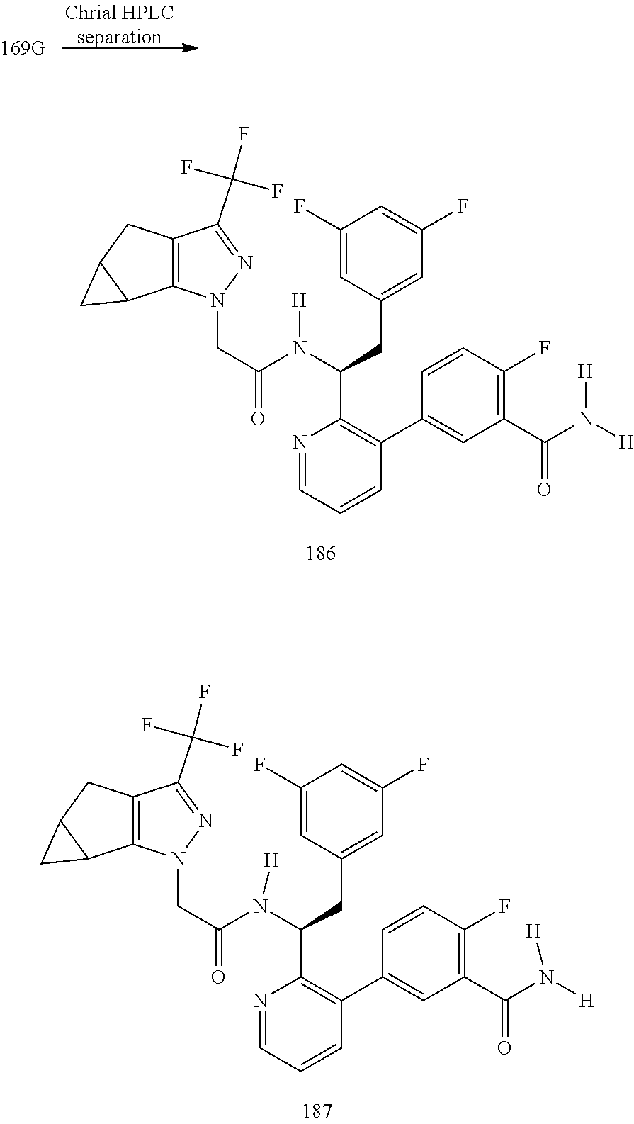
C1=NC(C(N([H])C(CN2C3=C(C(C(F)(F)F)=N2)CC2C3C2)=O)CC2=CC(F)=CC(F)=C2)=C(C2=CC(C(N([H])[H])=O)=C(F)C=C2)C=C1.C1=NC(C(N([H])C(CN2C3=C(C(C(F)(F)F)=N2)CC2C3C2)=O)CC2=CC(F)=CC(F)=C2)=C(C2=CC(C(N([H])[H])=O)=C(F)C=C2)C=C1
